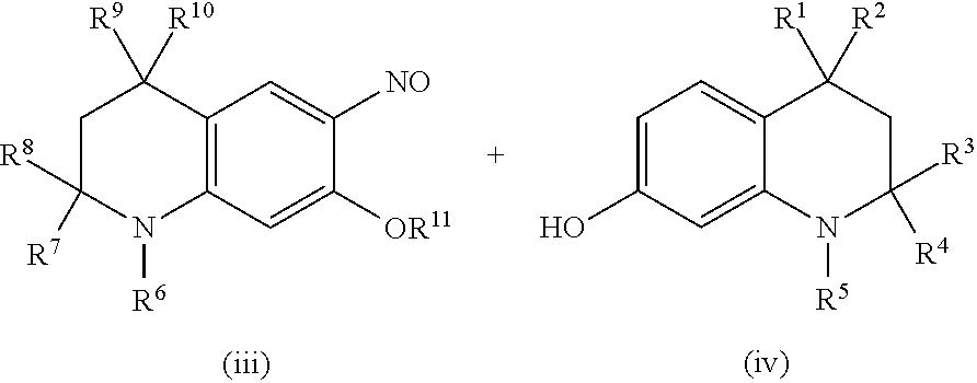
C1C([R7])([R8])N([R6])C2=C(C1([R9])[R10])C=C([NO])C([OR11])=C2.C1=C(O)C=C2C(=C1)C([R2])([R1])CC([R4])([R3])N2[R5]
